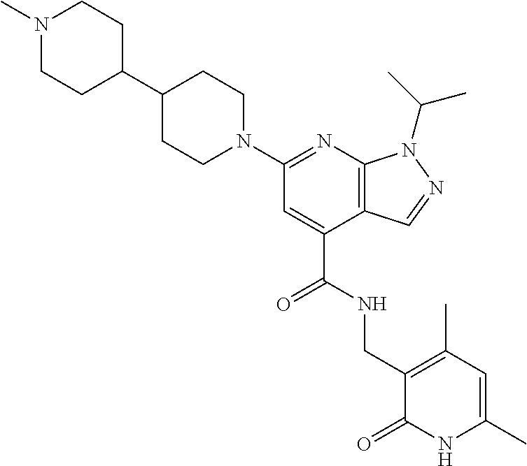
C(C1=CC(N2CCC(C3CCN(C)CC3)CC2)=NC2=C1C=NN2C(C)C)(NCC1=C(C)C=C(C)NC1=O)=O
